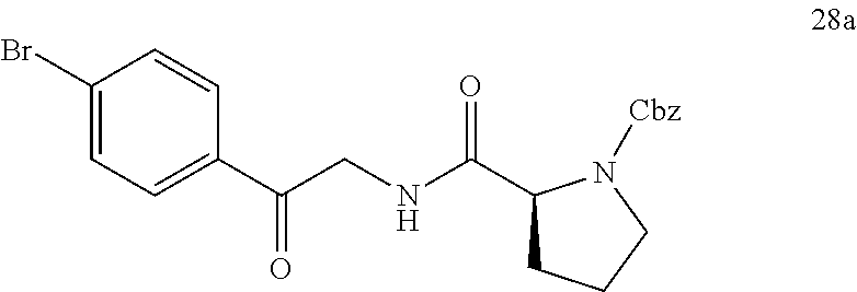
C1(Br)=CC=C(C(=O)CNC(=O)C2CCCN2[Cbz])C=C1
